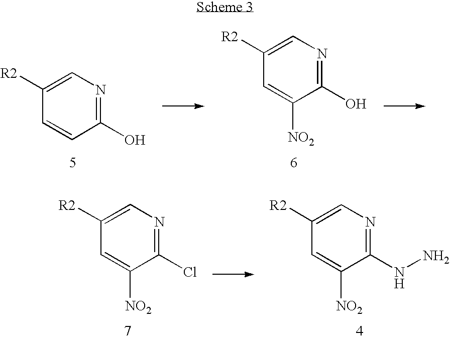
C1([R2])=CN=C(O)C=C1.C1([R2])=CN=C(O)C([NO2])=C1.C1([R2])=CN=C(Cl)C([NO2])=C1.C1([R2])=CN=C(NN)C([NO2])=C1
